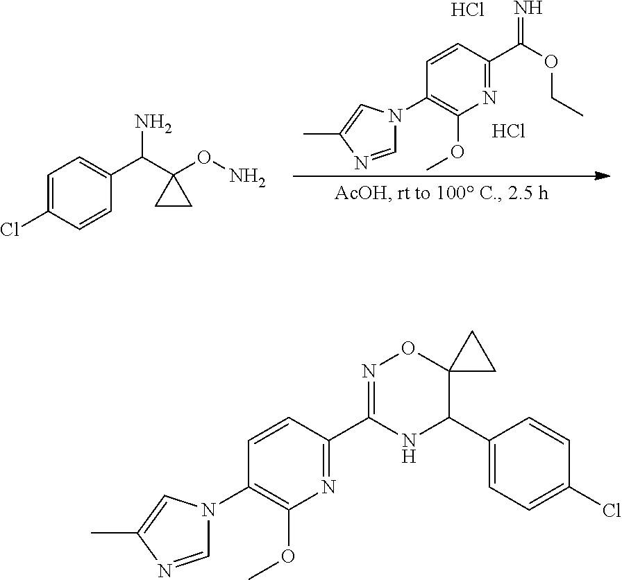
C1=CC(C(OCC)=N)=NC(OC)=C1N1C=NC(C)=C1.Cl.Cl.C1=C(Cl)C=CC(C(C2(ON)CC2)N)=C1.C1=CC(C2=NOC3(C(C4=CC=C(Cl)C=C4)N2)CC3)=NC(OC)=C1N1C=NC(C)=C1
